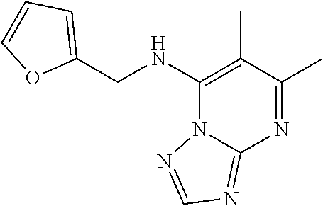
C1(NCC2=CC=CO2)=C(C)C(C)=NC2=NC=NN12
